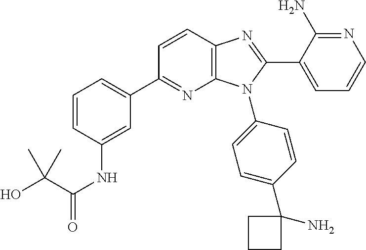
C12=C(C=CC(C3=CC=CC(NC(=O)C(O)(C)C)=C3)=N1)N=C(C1=CC=CN=C1N)N2C1=CC=C(C2(N)CCC2)C=C1
